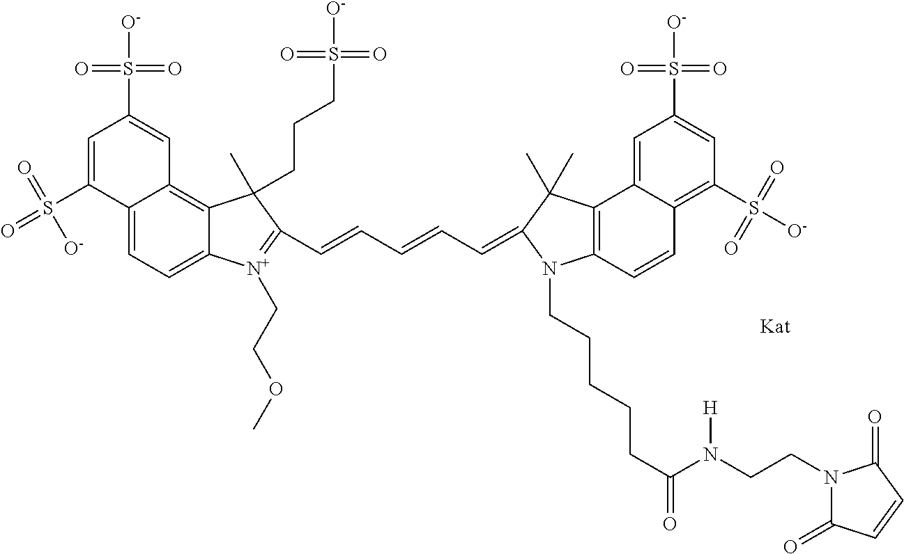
C12=CC=C3C(=C1C=C(S([O-])(=O)=O)C=C2S(=O)(=O)[O-])C(CCCS(=O)(=O)[O-])(C)C(C=CC=CC=C1N(CCCCCC(=O)N(CCN2C(=O)C=CC2=O)[H])C2=C(C4=CC(S([O-])(=O)=O)=CC(S([O-])(=O)=O)=C4C=C2)C1(C)C)=[N+]3CCOC
